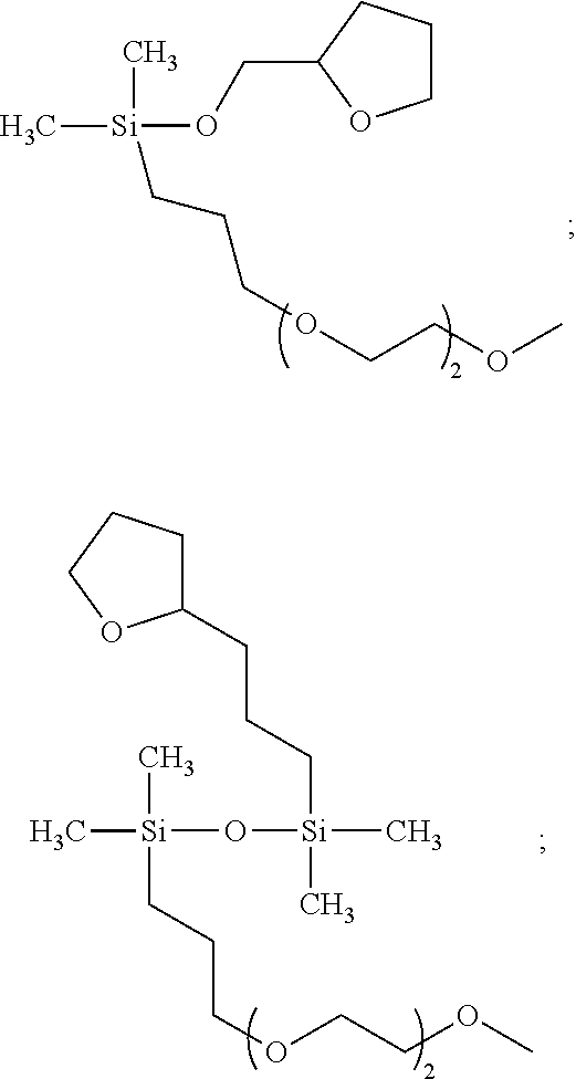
C1(CCC[Si](C)(C)O[Si](C)(C)CCCOCCOC)CCCO1.C1CCC(CO[Si](C)(C)CCCOCCOC)O1
